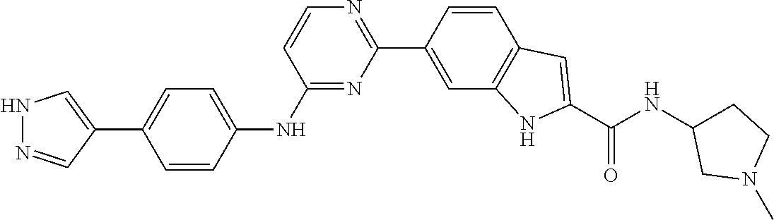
N1N=CC(C2=CC=C(NC3=NC(C4=CC5=C(C=C4)C=C(C(NC4CCN(C)C4)=O)N5)=NC=C3)C=C2)=C1
